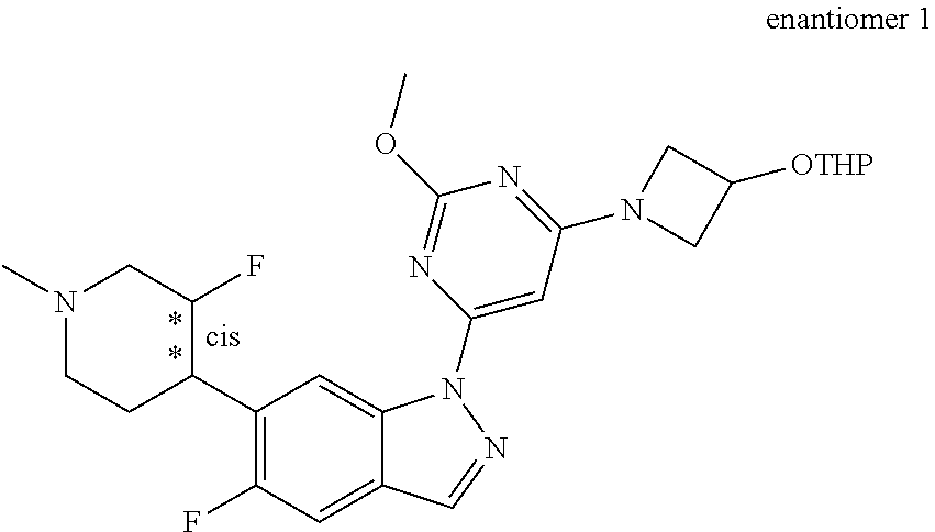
C1(C2C(F)CN(C)CC2)=C(F)C=C2C(=C1)N(C1=CC(N3CC([OTHP])C3)=NC(OC)=N1)N=C2
